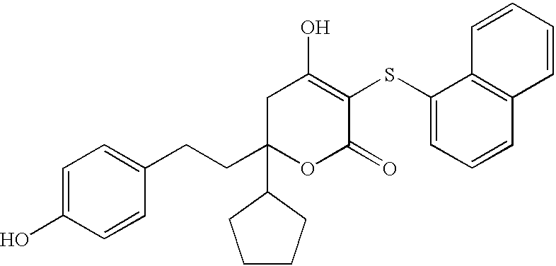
C1(O)=CC=C(CCC2(C3CCCC3)OC(=O)C(SC3=CC=CC4=C3C=CC=C4)=C(O)C2)C=C1
